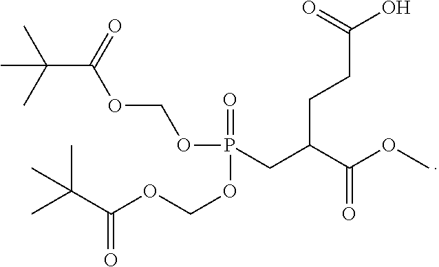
C(C(=O)OCOP(=O)(OCOC(C(C)(C)C)=O)CC(C(OC)=O)CCC(O)=O)(C)(C)C
